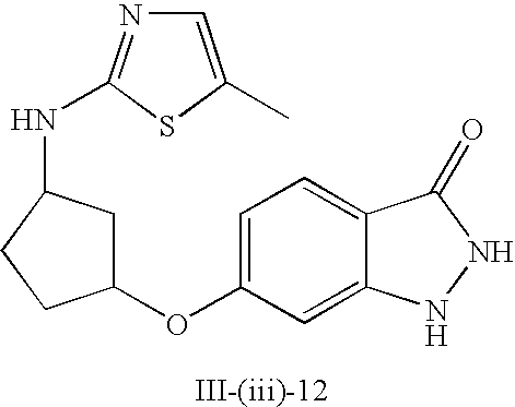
C1=C(OC2CC(NC3=NC=C(C)S3)CC2)C=C2C(=C1)C(=O)NN2
